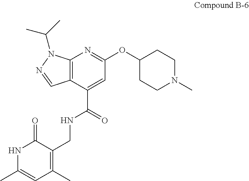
C12=C(C(C(=O)NCC3=C(C)C=C(C)NC3=O)=CC(OC3CCN(C)CC3)=N1)C=NN2C(C)C
